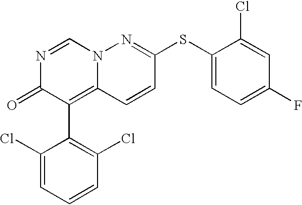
N1=CN2C(=C(C3=C(Cl)C=CC=C3Cl)C1=O)C=CC(SC1=CC=C(F)C=C1Cl)=N2
